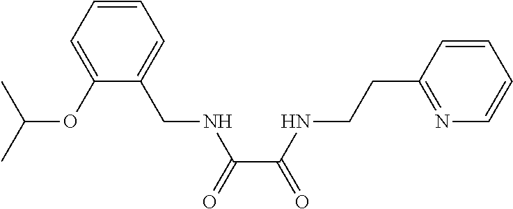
C1=CC=C(CNC(C(=O)NCCC2=NC=CC=C2)=O)C(OC(C)C)=C1
